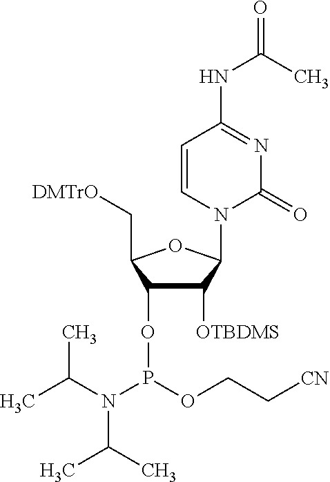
C1=CN(C2C([OTBDMS])C(OP(OCC[CN])N(C(C)C)C(C)C)C(C[DMTrO])O2)C(=O)N=C1NC(C)=O
